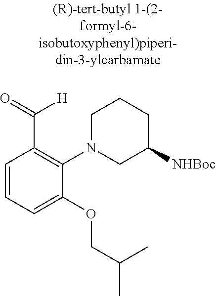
C1=CC=C(OCC(C)C)C(N2CC([NHBoc])CCC2)=C1C([H])=O
